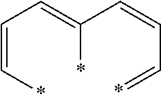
C(=CC=C(C=CC=*)*)*
